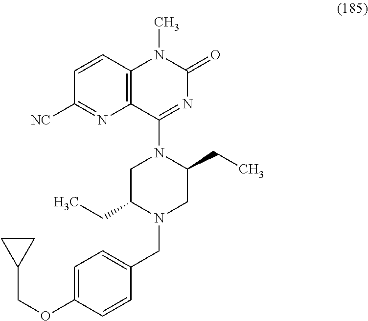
C1(OCC2CC2)=CC=C(CN2CC(CC)N(C3=NC(=O)N(C)C4=C3N=C([NC])C=C4)CC2CC)C=C1
